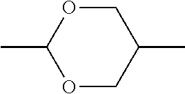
C1(C)OCC(C)CO1
